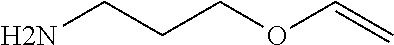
C(OC=C)CCN
